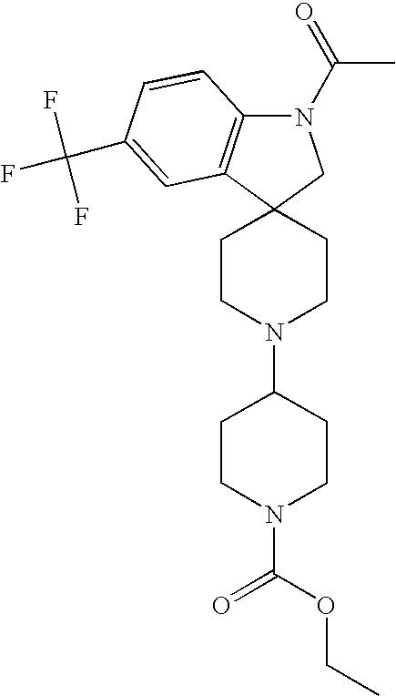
C1CN(C2CCN(C(OCC)=O)CC2)CCC12CN(C(C)=O)C1=C2C=C(C(F)(F)F)C=C1
